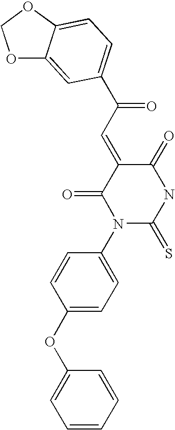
N1C(=O)C(=CC(=O)C2=CC=C3C(=C2)OCO3)C(=O)N(C2=CC=C(OC3=CC=CC=C3)C=C2)C1=S
